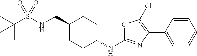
C(S(NCC1CCC(NC2=NC(C3=CC=CC=C3)=C(Cl)O2)CC1)(=O)=O)(C)(C)C
